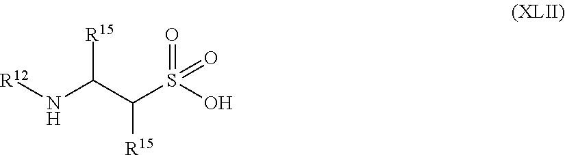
[R12]NC(C(S(O)(=O)=O)[R15])[R15]
